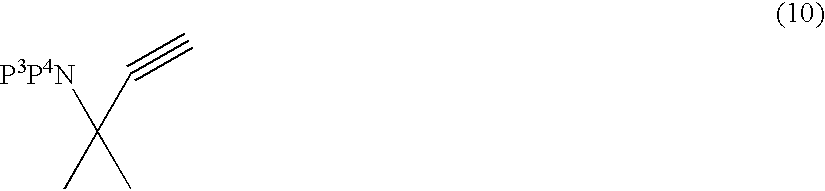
C(C([P3P4N])(C)C)#C
